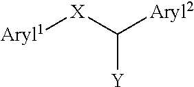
C([Y])([Aryl2])[X][Aryl1]
